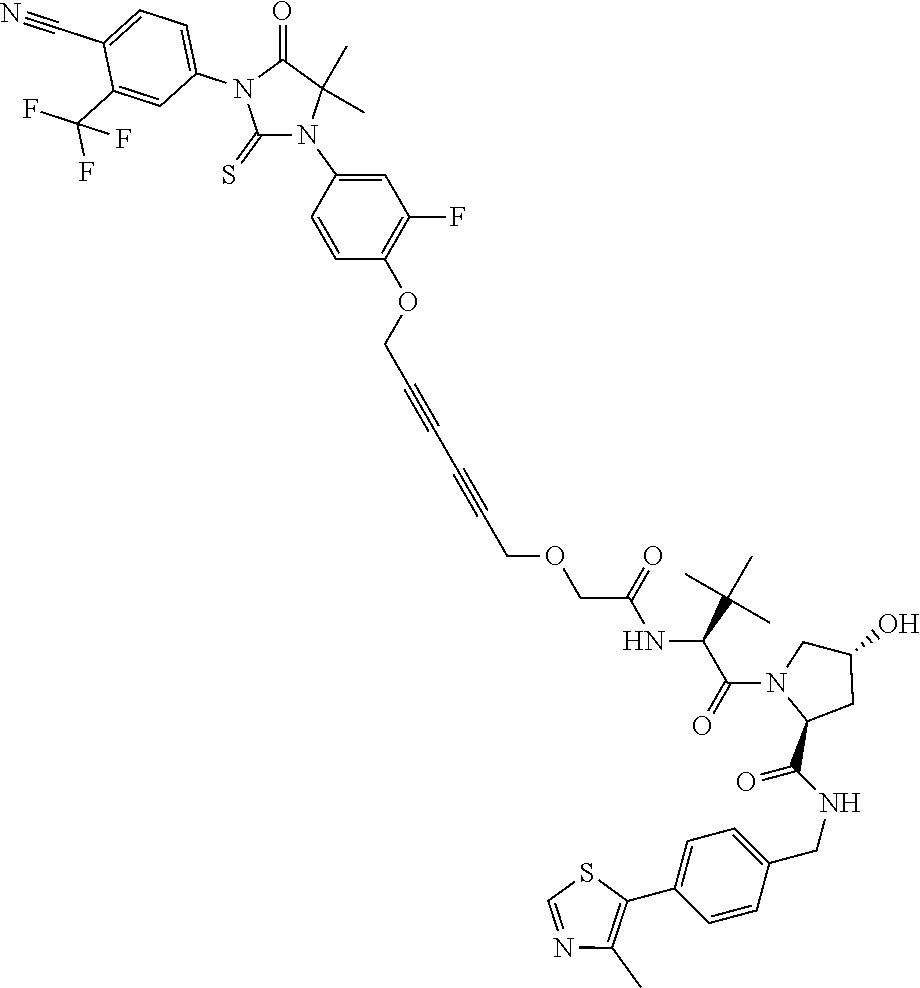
C1(=S)N(C2=CC(F)=C(OCC#CC#CCOCC(NC(C(C)(C)C)C(=O)N3CC(O)CC3C(=O)NCC3=CC=C(C4=C(C)N=CS4)C=C3)=O)C=C2)C(C)(C)C(=O)N1C1=CC=C(C#N)C(C(F)(F)F)=C1
